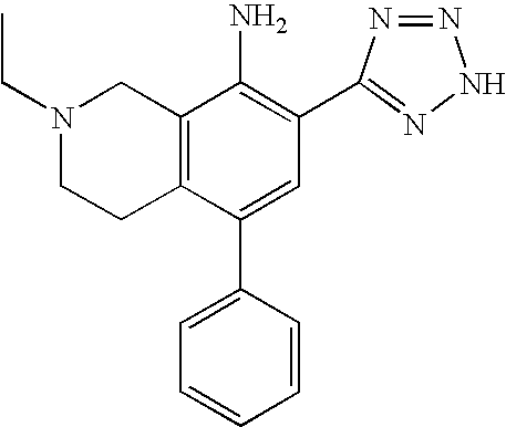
N1(CC)CCC2=C(C1)C(N)=C(C1=NNN=N1)C=C2C1=CC=CC=C1
